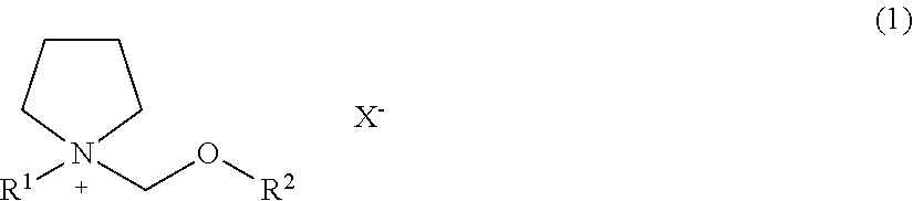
C1CCN([R1])(CO[R2])C1.[X-]
